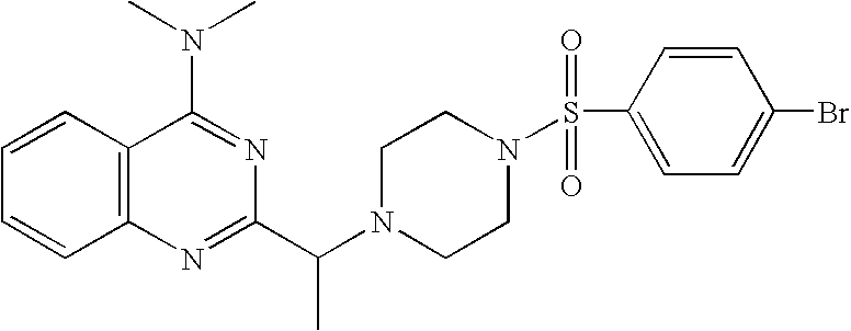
C1=CC2=C(C=C1)N=C(C(N1CCN(S(C3=CC=C(Br)C=C3)(=O)=O)CC1)C)N=C2N(C)C
